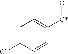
C1=C(Cl)C=CC([C*]=O)=C1
